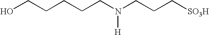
OCCCCCN(CCC[SO3H])[H]
